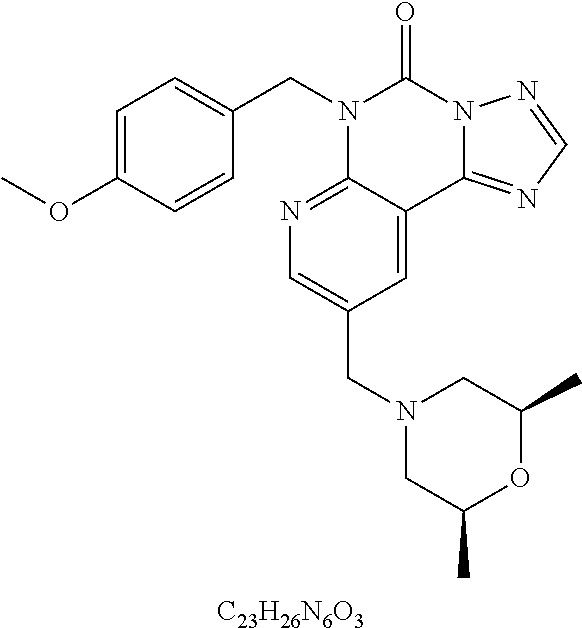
[C23H26N6O3].C1=C(OC)C=CC(CN2C3=NC=C(CN4CC(C)OC(C)C4)C=C3C3=NC=NN3C2=O)=C1
